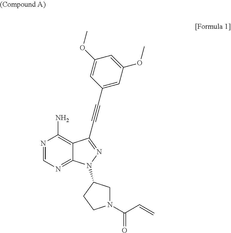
N1=CN=C2C(=C1N)C(C#CC1=CC(OC)=CC(OC)=C1)=NN2C1CN(C(C=C)=O)CC1
